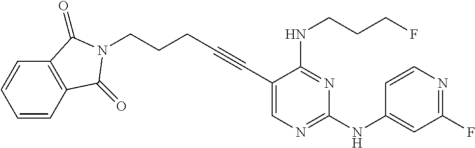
C(#CC1=CN=C(NC2=CC(F)=NC=C2)N=C1NCCCF)CCCN1C(=O)C2=C(C=CC=C2)C1=O
